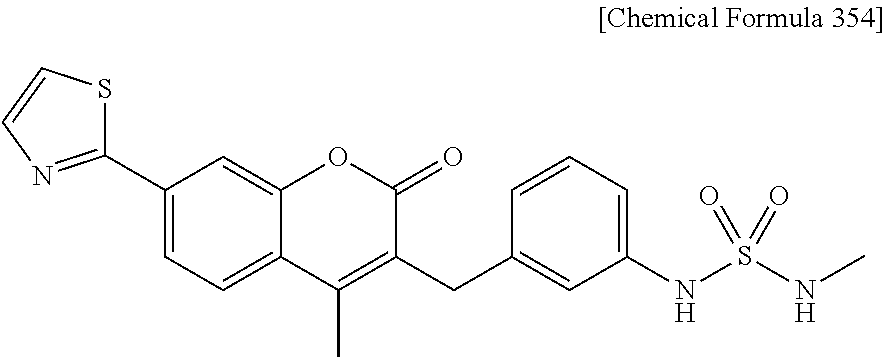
C1=C2C(=CC=C1C1=NC=CS1)C(C)=C(CC1=CC(NS(NC)(=O)=O)=CC=C1)C(=O)O2
